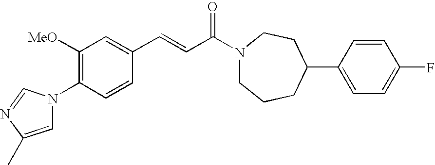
C1([OMe])=C(N2C=C(C)N=C2)C=CC(C=CC(N2CCCC(C3=CC=C(F)C=C3)CC2)=O)=C1
